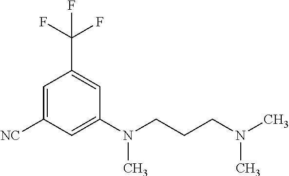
C1=C([NC])C=C(N(CCCN(C)C)C)C=C1C(F)(F)F
